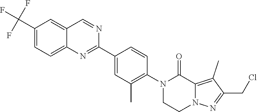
C1CN(C2=C(C)C=C(C3=NC4=CC=C(C(F)(F)F)C=C4C=N3)C=C2)C(=O)C2=C(C)C(CCl)=NN12
